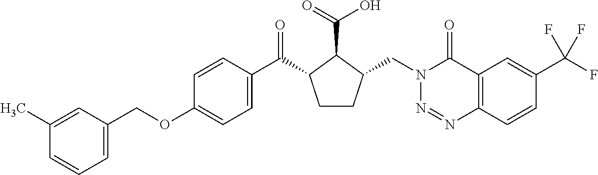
C1(COC2=CC=C(C(=O)C3CCC(CN4N=NC5=C(C4=O)C=C(C(F)(F)F)C=C5)C3C(=O)O)C=C2)=CC=CC(C)=C1
